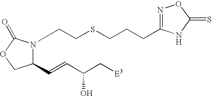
C(SCCN1C(C=CC(C[E3])O)COC1=O)CCC1=NOC(=S)N1
